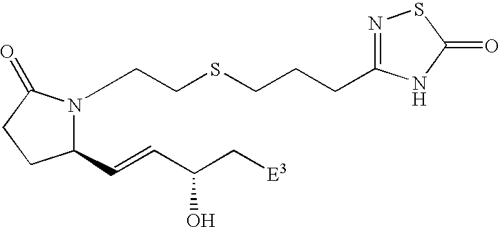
C(SCCN1C(C=CC(C[E3])O)CCC1=O)CCC1=NSC(=O)N1
